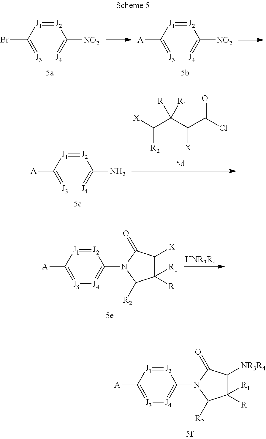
[J2]1=[J1]C(Br)=[J3][J4]=C1[NO2].[J2]1=[J1]C([A])=[J3][J4]=C1[NO2].C([R2])([X])C(C(C(Cl)=O)[X])([R])[R1].[J2]1=[J1]C([A])=[J3][J4]=C1N.[J2]1=[J1]C([A])=[J3][J4]=C1N1C([R2])C([R1])([R])C([X])C1=O.[HNR3R4].[J2]1=[J1]C([A])=[J3][J4]=C1N1C([R2])C([R1])([R])C([NR3R4])C1=O
